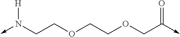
N(CCOCCOCC(->C)=O)(->C)[H]
